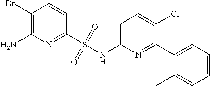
C1=C(NS(C2=NC(N)=C(Br)C=C2)(=O)=O)N=C(C2=C(C)C=CC=C2C)C(Cl)=C1
